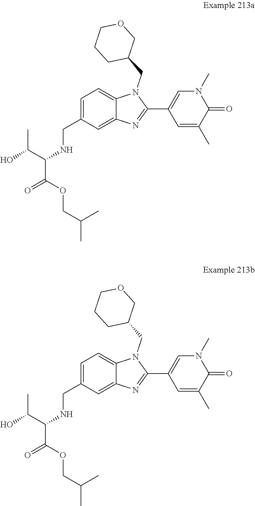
C12=CC=C(CNC(C(OCC(C)C)=O)C(O)C)C=C1N=C(C1=CN(C)C(=O)C(C)=C1)N2CC1COCCC1.C12=CC=C(CNC(C(OCC(C)C)=O)C(O)C)C=C1N=C(C1=CN(C)C(=O)C(C)=C1)N2CC1COCCC1
